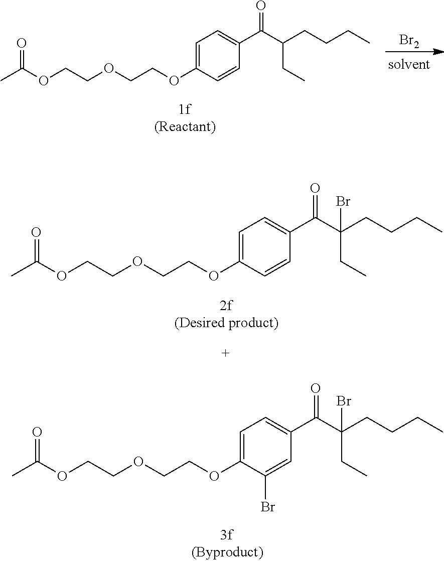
[Br2].C(OCCOC1=CC=C(C(C(CCCC)CC)=O)C=C1)COC(C)=O.C(OCCOC1=CC=C(C(C(CCCC)(CC)Br)=O)C=C1)COC(C)=O.C(OCCOC1=CC=C(C(C(CCCC)(CC)Br)=O)C=C1Br)COC(C)=O
